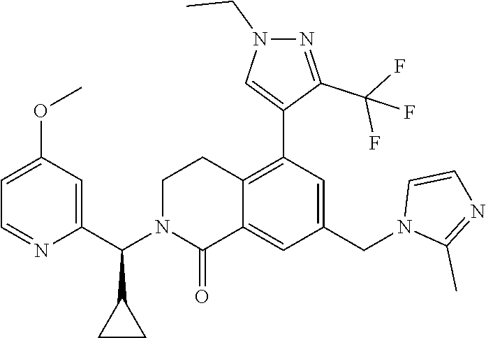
C1(C(N2C(=O)C3=CC(CN4C(C)=NC=C4)=CC(C4=CN(CC)N=C4C(F)(F)F)=C3CC2)C2CC2)=CC(OC)=CC=N1
